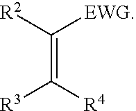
[EWG]C([R2])=C([R4])[R3]
